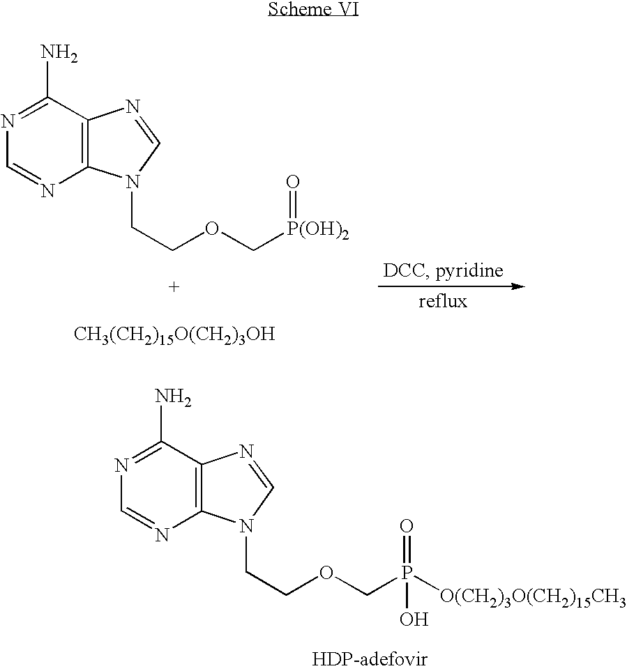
C1=NC2=C(C(N)=N1)N=CN2CCOCP(=O)([O(CH2)3O(CH2)15CH3])O.C1=NC2=C(C(N)=N1)N=CN2CCOC[P(OH)2]=O.[CH3(CH2)15O(CH2)3OH]
